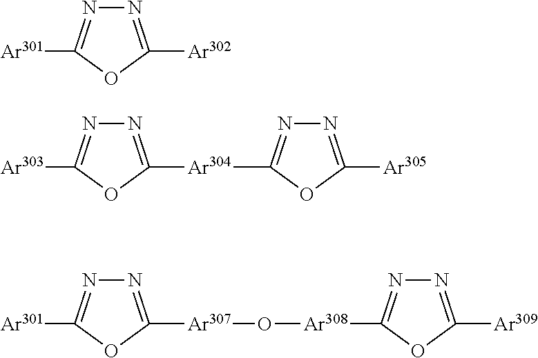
N1=C([Ar302])OC([Ar301])=N1.N1=C([Ar304]C2=NN=C([Ar305])O2)OC([Ar303])=N1.N1=C([Ar307]O[Ar308]C2=NN=C([Ar309])O2)OC([Ar301])=N1
